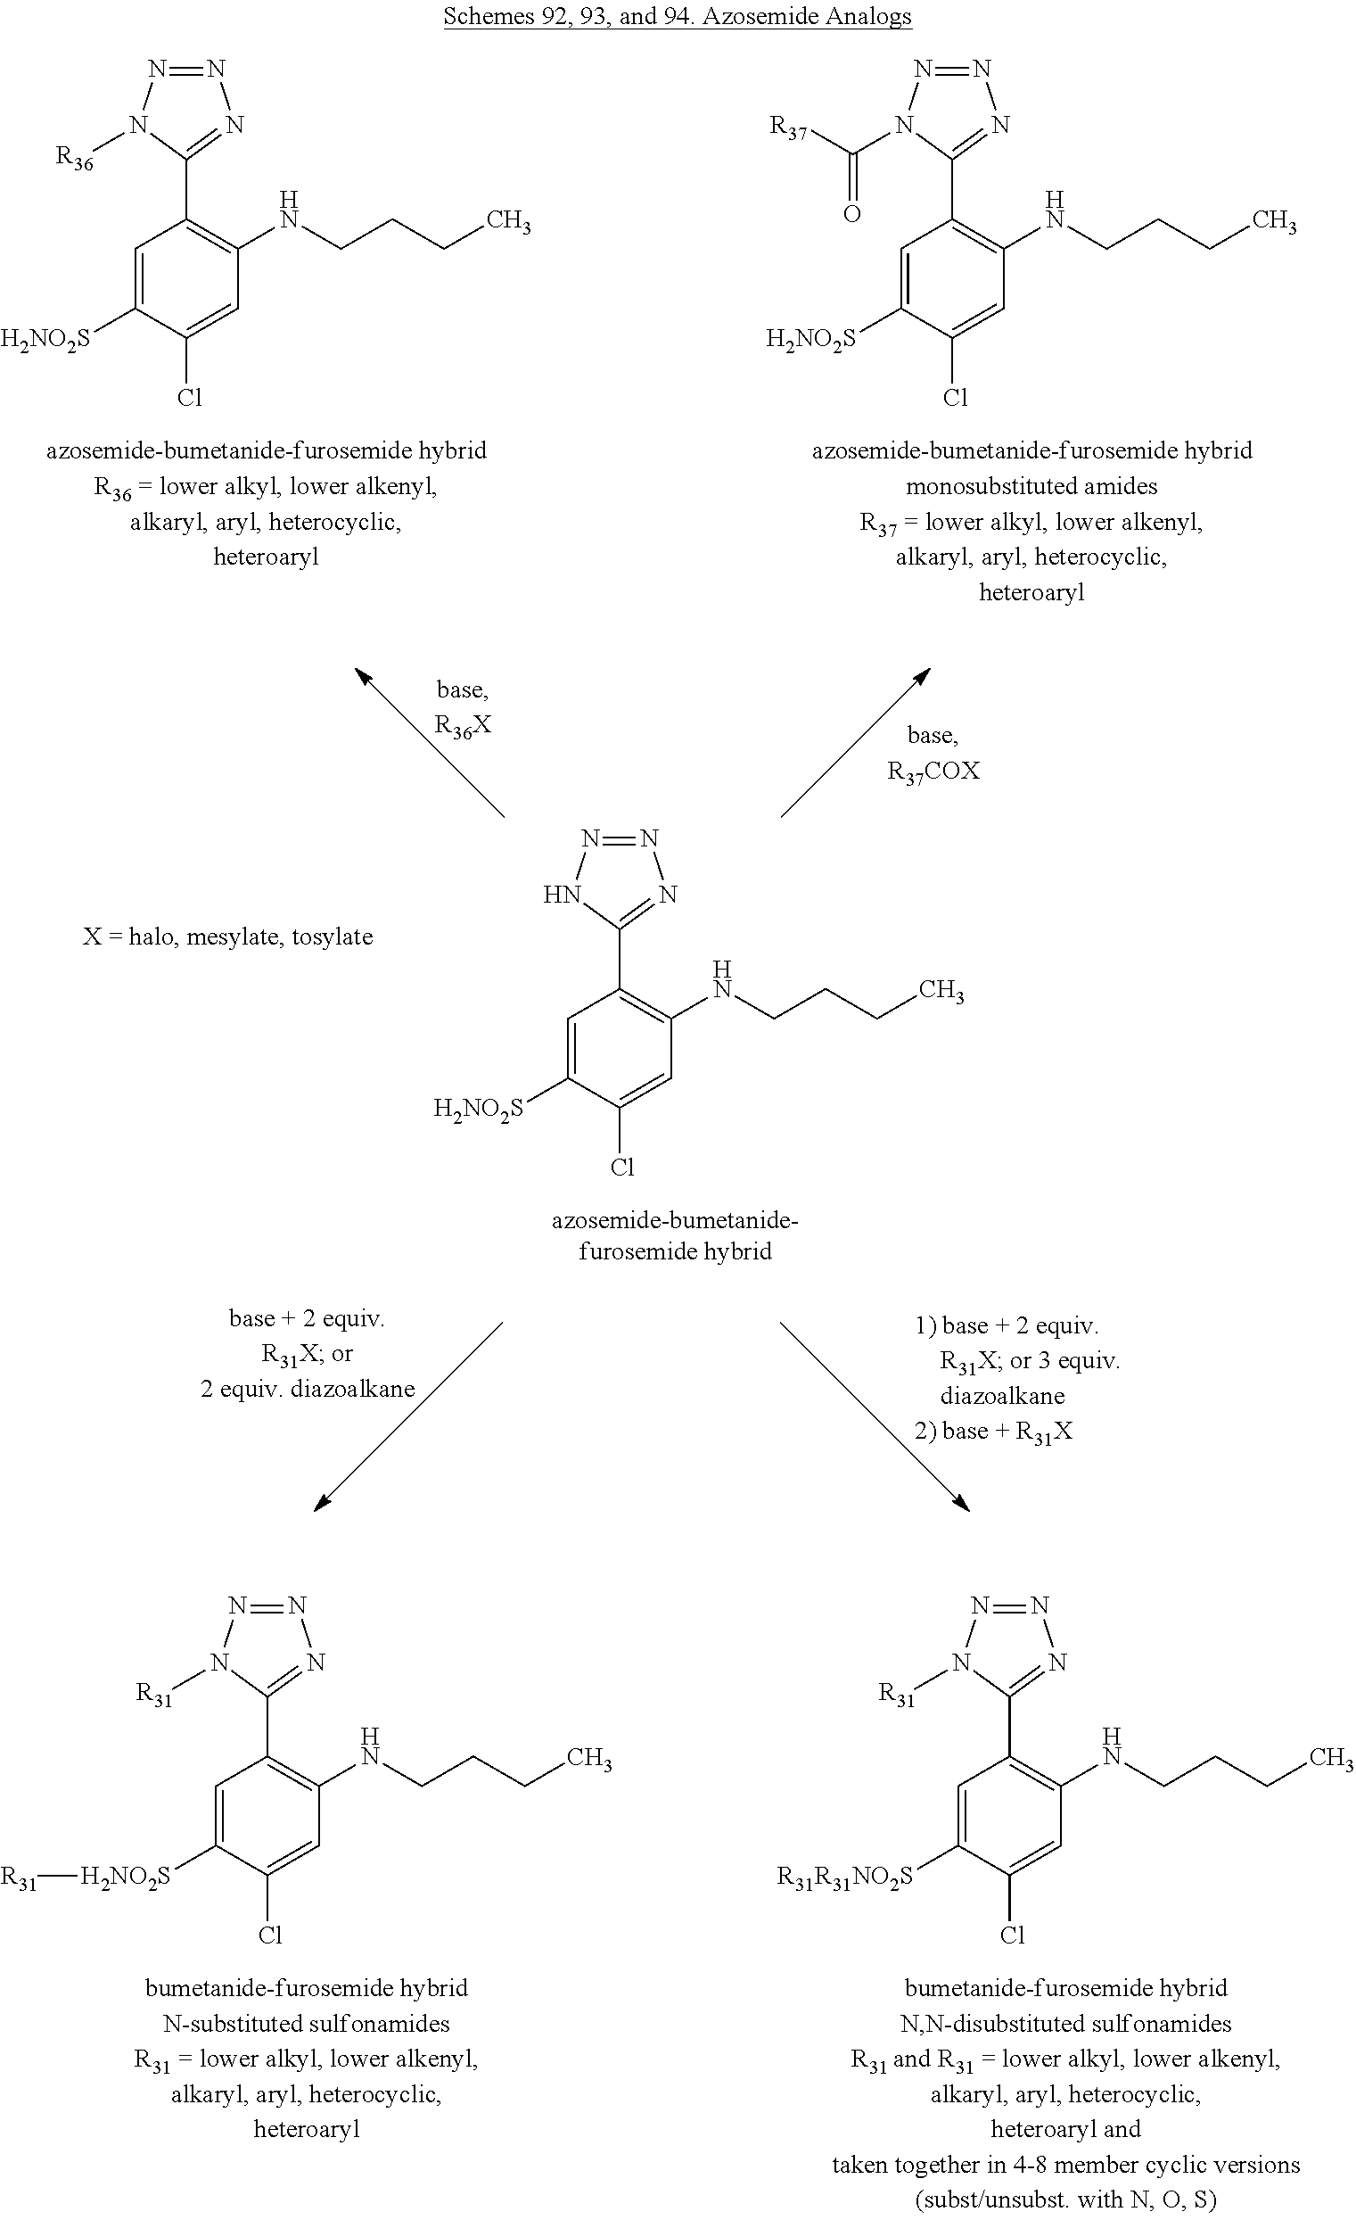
N1=NN([R36])C(C2=C(NCCCC)C=C(Cl)C([H2NO2S])=C2)=N1.N1=NN(C([R37])=O)C(C2=C(NCCCC)C=C(Cl)C([H2NO2S])=C2)=N1.N1=NNC(C2=C(NCCCC)C=C(Cl)C([H2NO2S])=C2)=N1.N1=NN([R31])C(C2=C(NCCCC)C=C(Cl)C([H2NO2S][R31])=C2)=N1.N1=NN([R31])C(C2=C(NCCCC)C=C(Cl)C([R31R31NO2S])=C2)=N1
